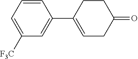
C1=CC=C([F3C])C=C1C1=CCC(=O)CC1
